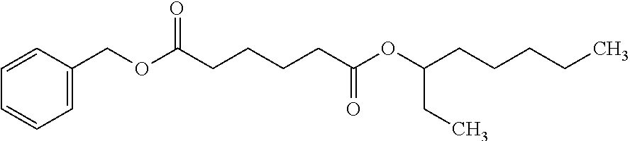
C1=C(COC(CCCCC(=O)OC(CC)CCCCC)=O)C=CC=C1
